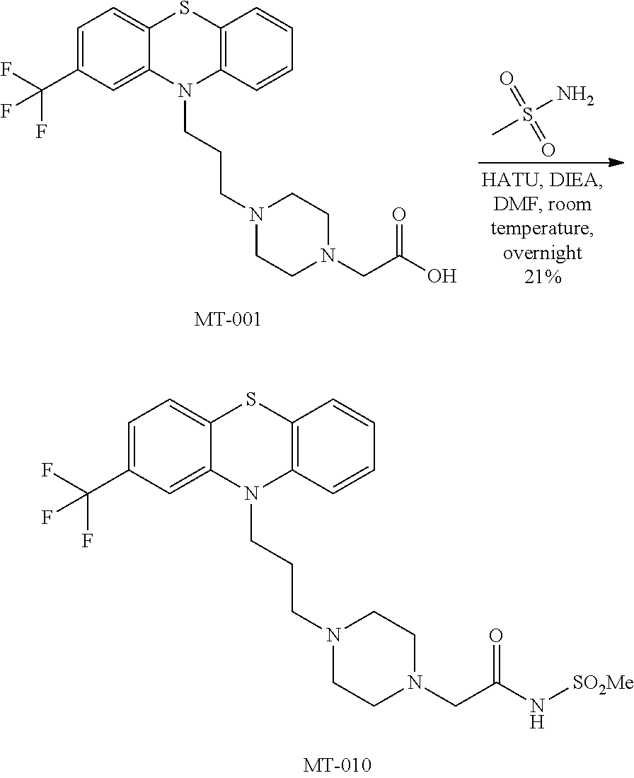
C12=CC=C(C(F)(F)F)C=C1N(CCCN1CCN(CC(N[SO2Me])=O)CC1)C1=C(S2)C=CC=C1.CS(N)(=O)=O.C12=CC=C(C(F)(F)F)C=C1N(CCCN1CCN(CC(O)=O)CC1)C1=C(S2)C=CC=C1
